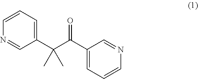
C1=CC=C(C(C(C2=CC=CN=C2)=O)(C)C)C=N1
